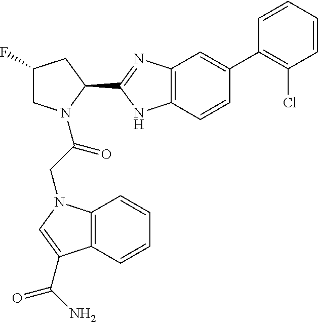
C1(F)CN(C(CN2C3=C(C=CC=C3)C(C(N)=O)=C2)=O)C(C2=NC3=C(C=CC(C4=C(Cl)C=CC=C4)=C3)N2)C1
